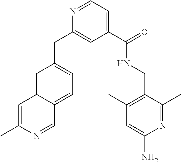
C1(C(NCC2=C(C)C=C(N)N=C2C)=O)=CC=NC(CC2=CC=C3C(=C2)C=C(C)N=C3)=C1
